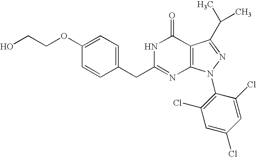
OCCOC1=CC=C(CC2=NC3=C(C(=O)N2)C(C(C)C)=NN3C2=C(Cl)C=C(Cl)C=C2Cl)C=C1
